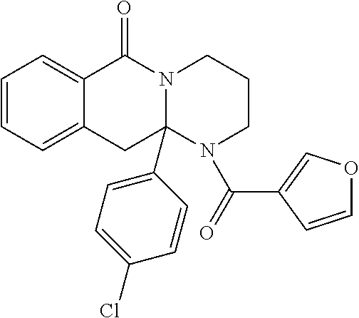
C1=CC=C2C(=C1)C(=O)N1C(C3=CC=C(Cl)C=C3)(C2)N(C(=O)C2=COC=C2)CCC1
